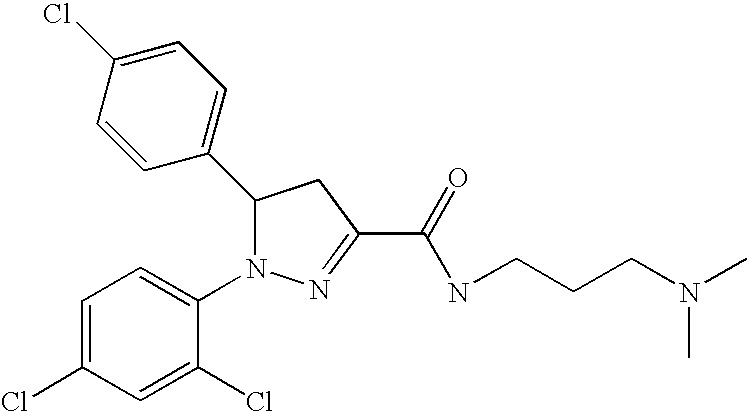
C1(C2N(C3=CC=C(Cl)C=C3Cl)N=C(C(=O)NCCCN(C)C)C2)=CC=C(Cl)C=C1
